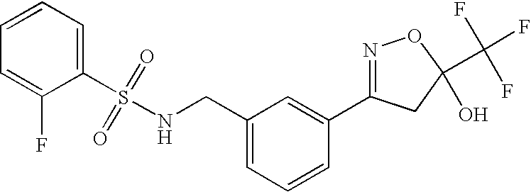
O=S(NCC1=CC=CC(C2=NOC(C(F)(F)F)(O)C2)=C1)(=O)C1=CC=CC=C1F
